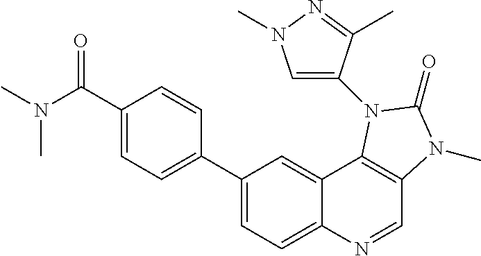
C1(C2=CC=C(C(N(C)C)=O)C=C2)=CC=C2C(=C1)C1=C(C=N2)N(C)C(=O)N1C1=CN(C)N=C1C
